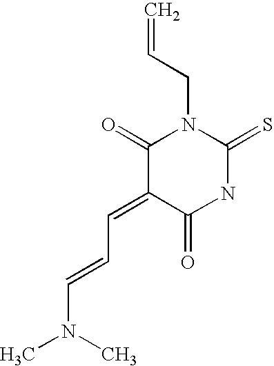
C=CCN1C(=O)C(=CC=CN(C)C)C(=O)NC1=S
